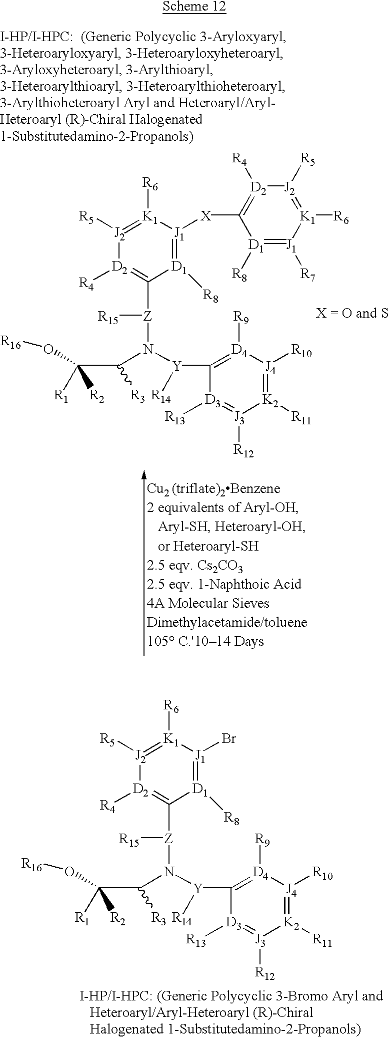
[J2]1([R5])=[K1]([R6])[J1](Br)=[D1]([R8])C([Z](N(C(C(O[R16])([R1])[R2])[R3])[Y]([R14])C2=[D4]([R9])[J4]([R10])=[K2]([R11])[J3]([R12])=[D3]2[R13])[R15])=[D2]1[R4].[J2]1([R5])=[K1]([R6])[J1]([X]C2=[D2]([R4])[J2]([R5])=[K1]([R6])[J1]([R7])=[D1]2[R8])=[D1]([R8])C([Z](N(C(C(O[R16])([R1])[R2])[R3])[Y]([R14])C2=[D4]([R9])[J4]([R10])=[K2]([R11])[J3]([R12])=[D3]2[R13])[R15])=[D2]1[R4]
